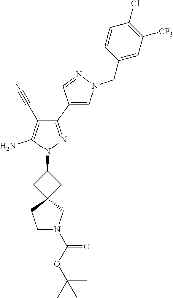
C1(C2=CN(CC3=CC([CF3])=C(Cl)C=C3)N=C2)=NN(C2CC3(C2)CCN(C(OC(C)(C)C)=O)C3)C(N)=C1C#N
